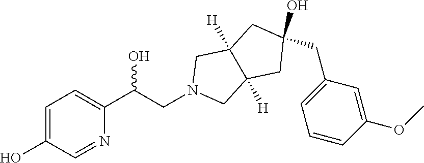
C1=C(O)C=NC(C(CN2CC3([H])C([H])(C2)CC(CC2=CC=CC(OC)=C2)(O)C3)O)=C1
